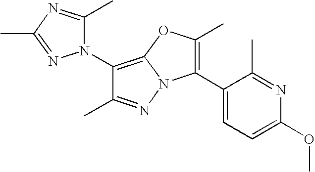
C1(N2C(C)=NC(C)=N2)=C2N(N=C1C)C(C1=CC=C(OC)N=C1C)=C(C)O2
